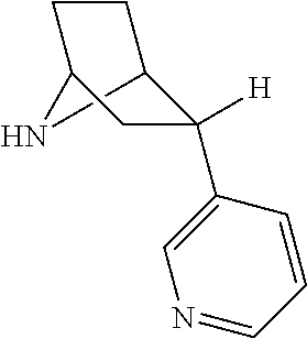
C12NC(CC1)CC2([H])C1=CN=CC=C1
